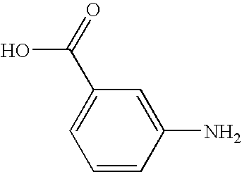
C1=CC(N)=CC(C(O)=O)=C1
